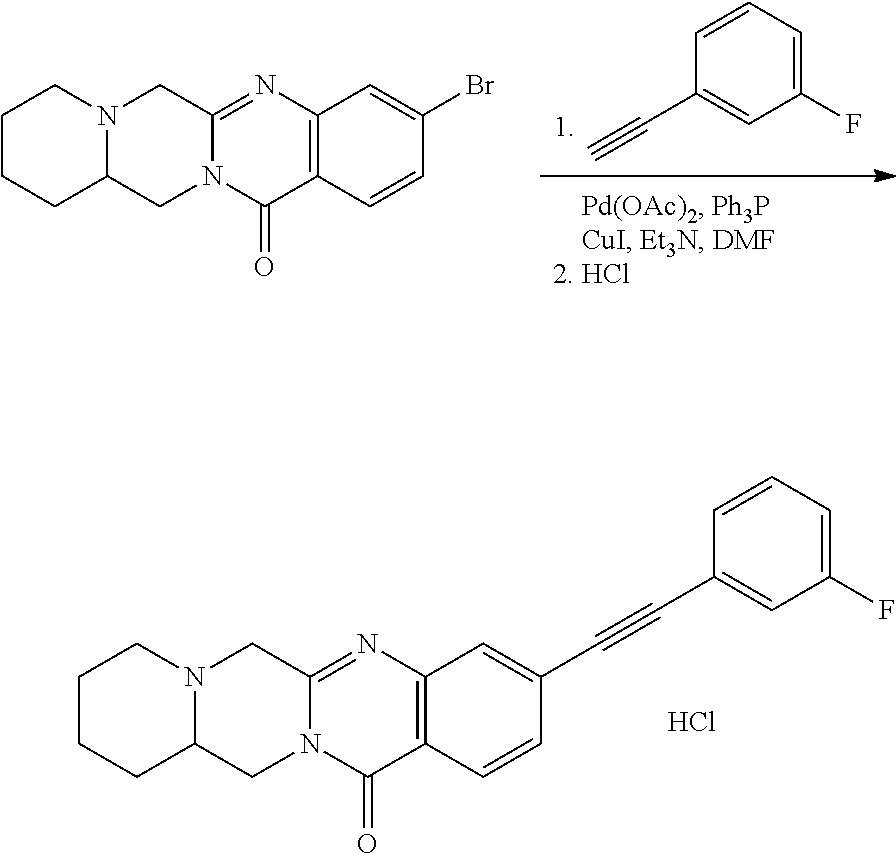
C1(C#CC2=CC3=C(C(=O)N4C(=N3)CN3C(C4)CCCC3)C=C2)=CC(F)=CC=C1.Cl.C12=C(N=C3N(C1=O)CC1N(C3)CCCC1)C=C(Br)C=C2.C1(C#C)=CC(F)=CC=C1
